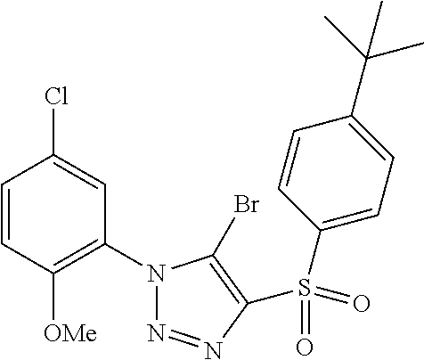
C1=CC([OMe])=C(N2N=NC(S(=O)(C3=CC=C(C(C)(C)C)C=C3)=O)=C2Br)C=C1Cl
